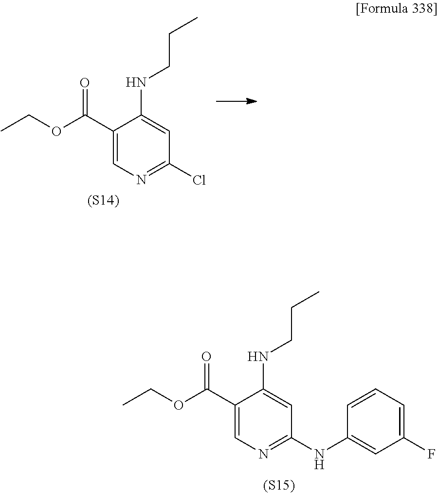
C1(C(OCC)=O)=CN=C(Cl)C=C1NCCC.[(S14)].C1(C(OCC)=O)=CN=C(NC2=CC(F)=CC=C2)C=C1NCCC.[(S15)]
